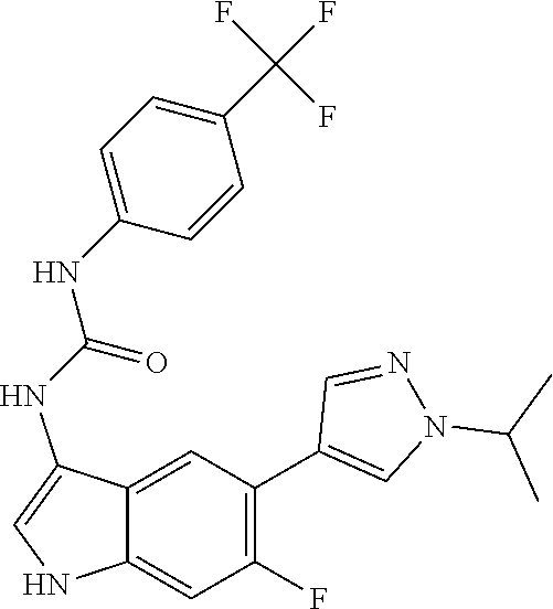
C12=CC(F)=C(C3=CN(C(C)C)N=C3)C=C1C(NC(NC1=CC=C(C(F)(F)F)C=C1)=O)=CN2
